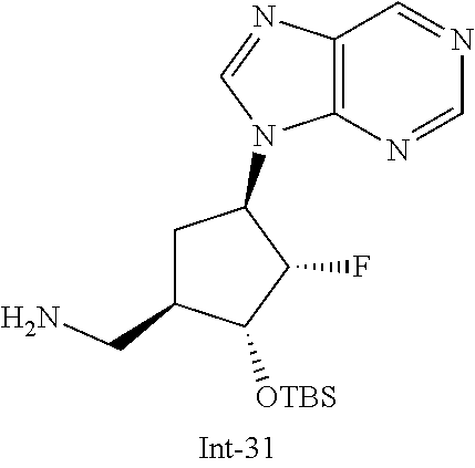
C12=C(N=CN=C1)N(C1CC(CN)C([OTBS])C1F)C=N2
